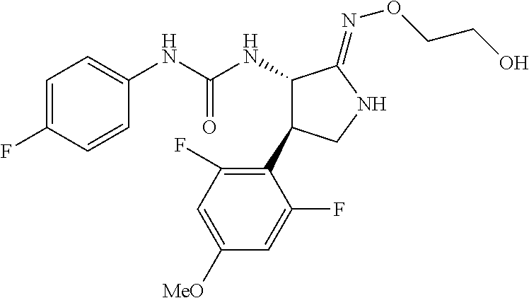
C1(NC(NC2C(C3=C(F)C=C([OMe])C=C3F)CNC2=NOCCO)=O)=CC=C(F)C=C1
